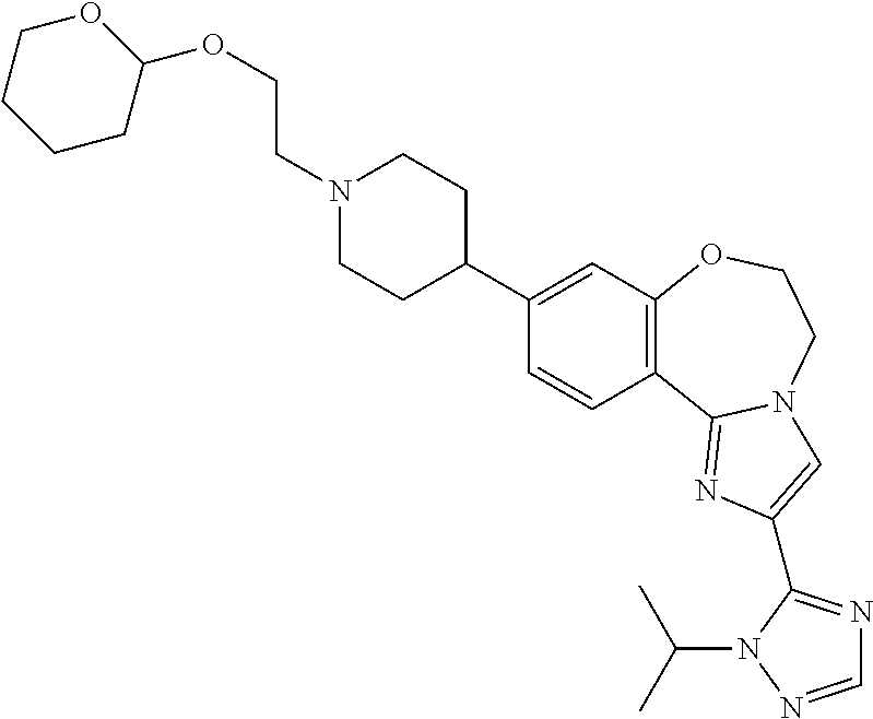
C1=NN(C(C)C)C(C2=CN3C(=N2)C2=C(OCC3)C=C(C3CCN(CCOC4OCCCC4)CC3)C=C2)=N1
